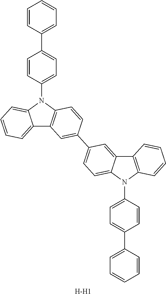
C12=CC=CC=C1N(C1=CC=C(C3=CC=CC=C3)C=C1)C1=C2C=C(C2=CC=C3C(=C2)C2=C(N3C3=CC=C(C4=CC=CC=C4)C=C3)C=CC=C2)C=C1.[H-H1]
